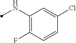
C1(NC)=C(F)C=CC(Cl)=C1
